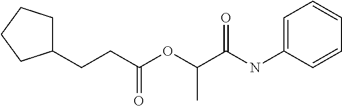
C1(NC(C(OC(CCC2CCCC2)=O)C)=O)=CC=CC=C1
